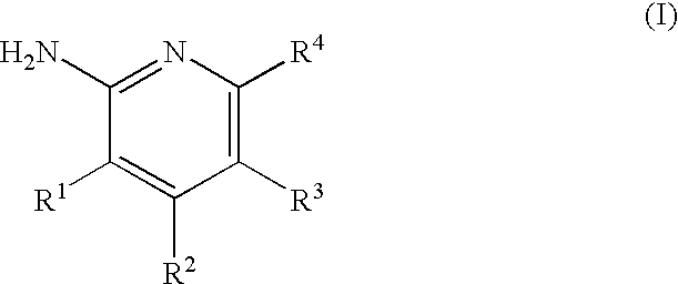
C1([R3])=C([R4])N=C(N)C([R1])=C1[R2]
